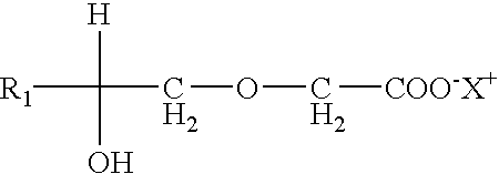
[R1]C([H])(O)COC[COO-X+]
